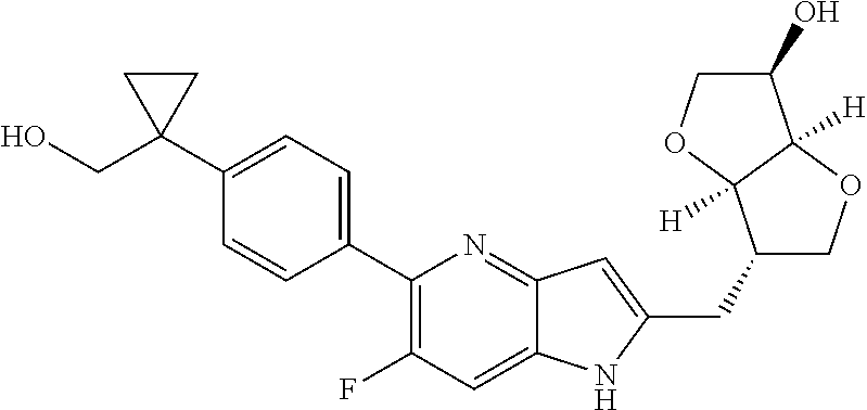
C1(C2=CC=C(C3(CO)CC3)C=C2)=C(F)C=C2C(=N1)C=C(CC1COC3([H])C1([H])OCC3O)N2
